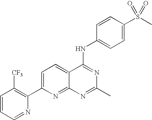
C1=CC=NC(C2=CC=C3C(=N2)N=C(C)N=C3NC2=CC=C(S(=O)(=O)C)C=C2)=C1[CF3]
